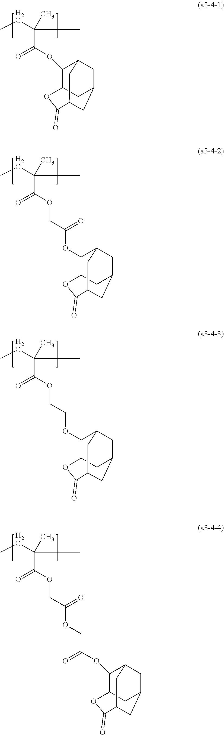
C(C)(C)(C(OC1C2CC3CC1CC(C3)C(=O)O2)=O)CC.C(C)(C)(C(OCC(OC1C2CC3CC1CC(C3)C(=O)O2)=O)=O)CC.C(C)(C)(C(OCCOC1C2CC3CC1CC(C3)C(=O)O2)=O)CC.C(C)(C)(C(OCC(OCC(OC1C2CC3CC1CC(C3)C(=O)O2)=O)=O)=O)CC
